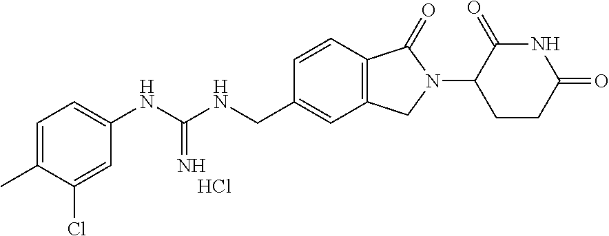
C1=C(C)C(Cl)=CC(NC(NCC2=CC3=C(C=C2)C(=O)N(C2CCC(=O)NC2=O)C3)=N)=C1.Cl
